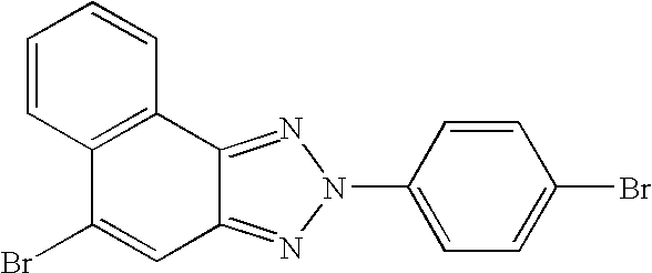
C1=CC2=C(C=C1)C1=NN(C3=CC=C(Br)C=C3)N=C1C=C2Br
